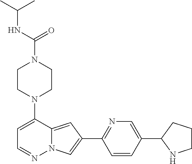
N1(C2=CC=NN3C2=CC(C2=NC=C(C4NCCC4)C=C2)=C3)CCN(C(=O)NC(C)C)CC1
